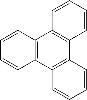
C12=C(C3=C(C4=C1C=CC=C4)C=CC=C3)C=CC=C2
